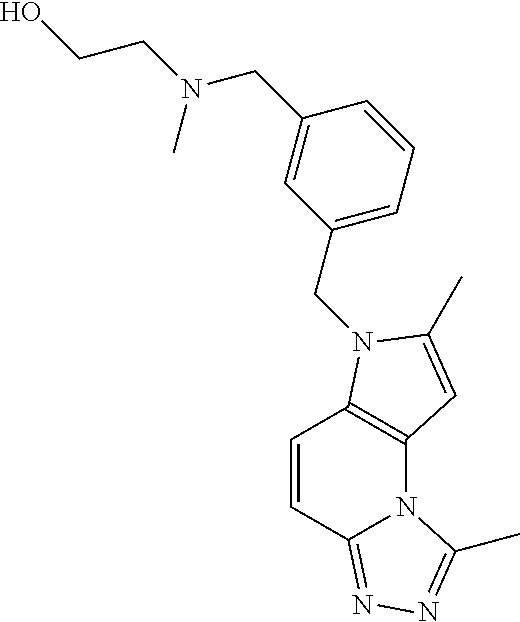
C1=CC2=NN=C(C)N2C2=C1N(CC1=CC=CC(CN(CCO)C)=C1)C(C)=C2
